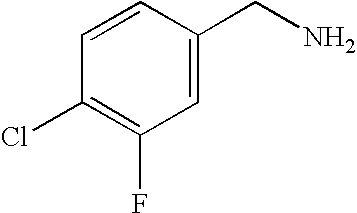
C1=CC(Cl)=C(F)C=C1CN
